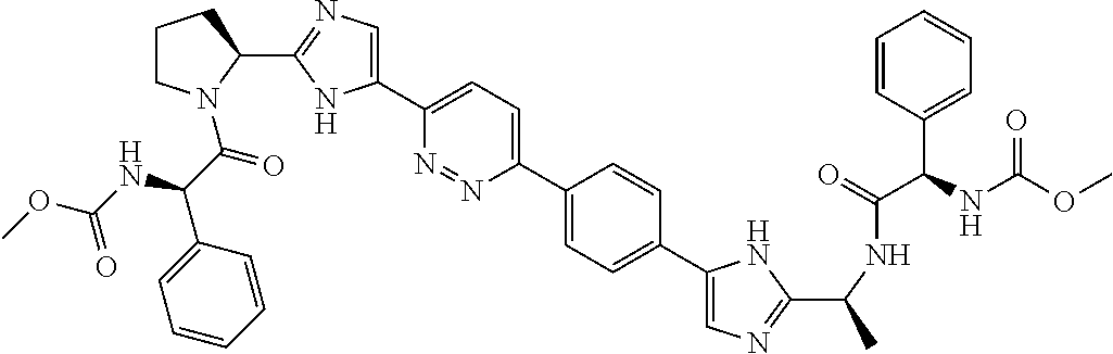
C1(C2=CC=C(C3=CC=C(C4=CN=C(C(C)NC(=O)C(C5=CC=CC=C5)NC(OC)=O)N4)C=C3)N=N2)=CN=C(C2N(C(C(C3=CC=CC=C3)NC(OC)=O)=O)CCC2)N1
